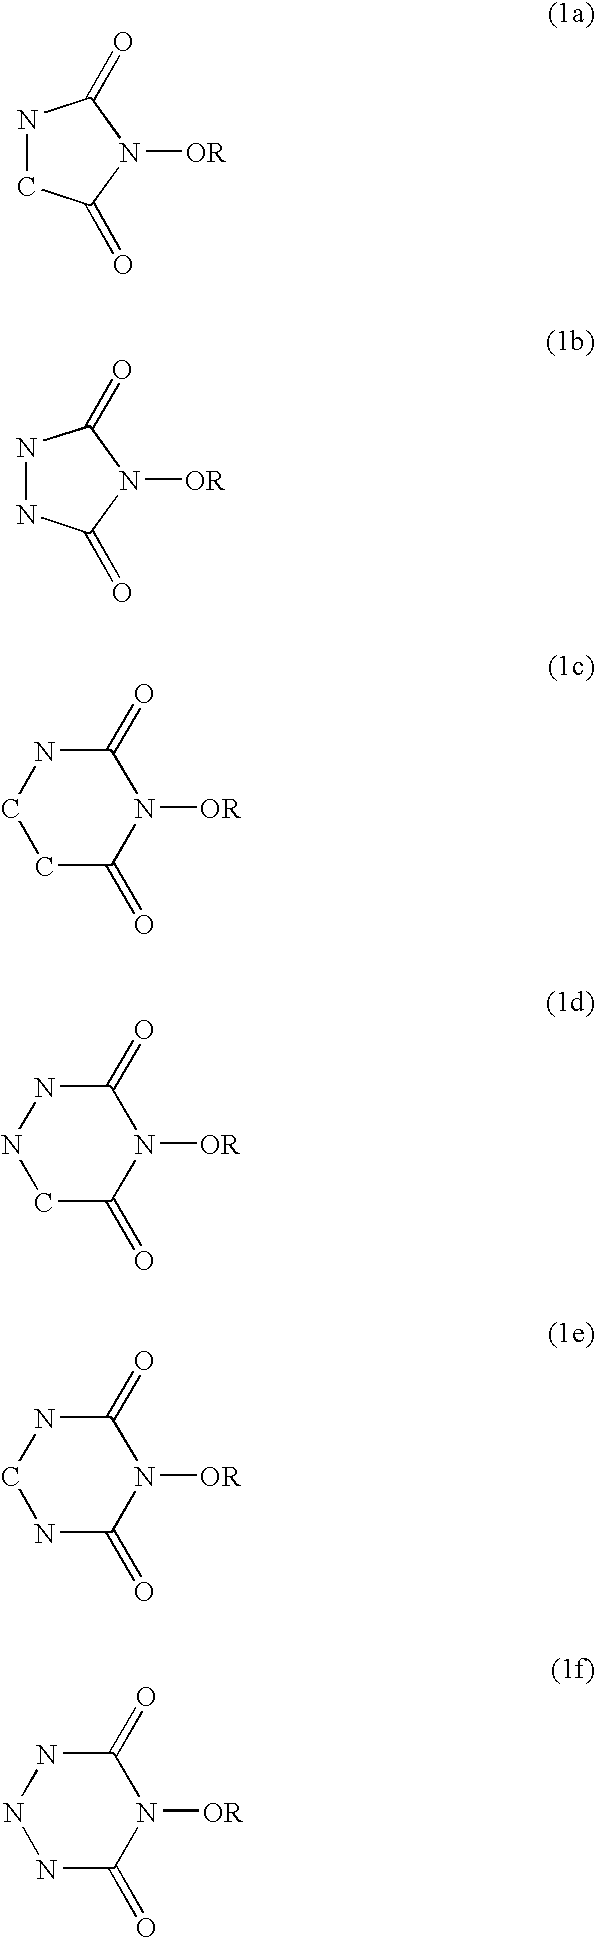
N1CC(=O)N([OR])C1=O.N1NC(=O)N([OR])C1=O.N1([OR])C(=O)NCCC1=O.N1([OR])C(=O)NNCC1=O.N1([OR])C(=O)NCNC1=O.N1([OR])C(=O)NNNC1=O
